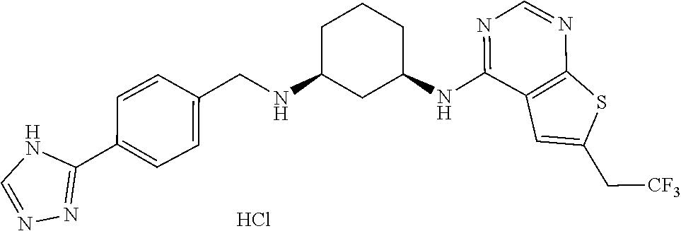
N(C1=NC=NC2=C1C=C(C[CF3])S2)C1CC(NCC2=CC=C(C3=NN=CN3)C=C2)CCC1.Cl
